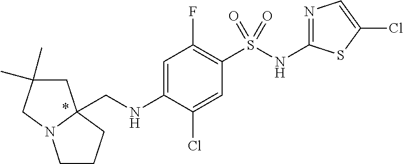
C1C(C)(C)CN2C1(CNC1=CC(F)=C(S(NC3=NC=C(Cl)S3)(=O)=O)C=C1Cl)CCC2
